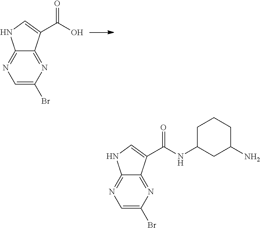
C1=C(Br)N=C2C(=N1)NC=C2C(O)=O.C1=C(Br)N=C2C(=N1)NC=C2C(NC1CC(N)CCC1)=O
